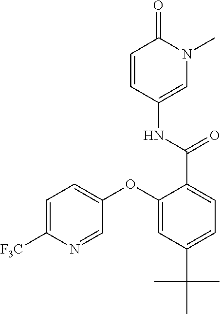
C1=CC(NC(=O)C2=CC=C(C(C)(C)C)C=C2OC2=CC=C([F3C])N=C2)=CN(C)C1=O
